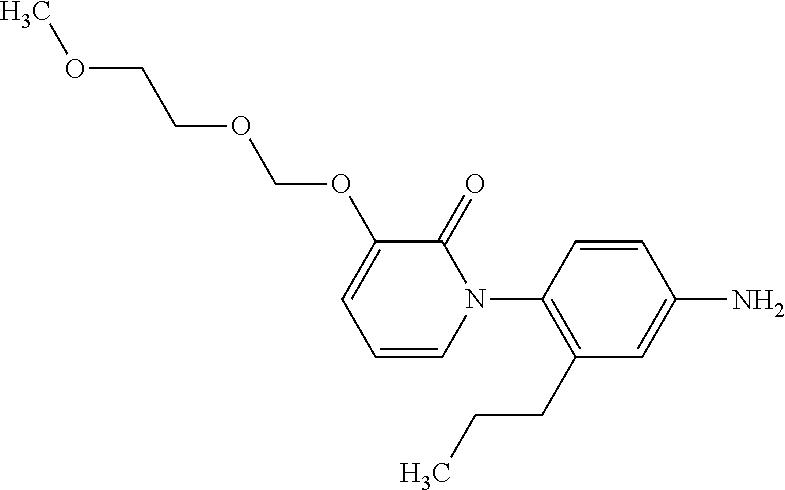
C1=CC(N2C(=O)C(OCOCCOC)=CC=C2)=C(CCC)C=C1N
